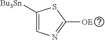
C1([Bu3Sn])=CN=C([OE])S1
